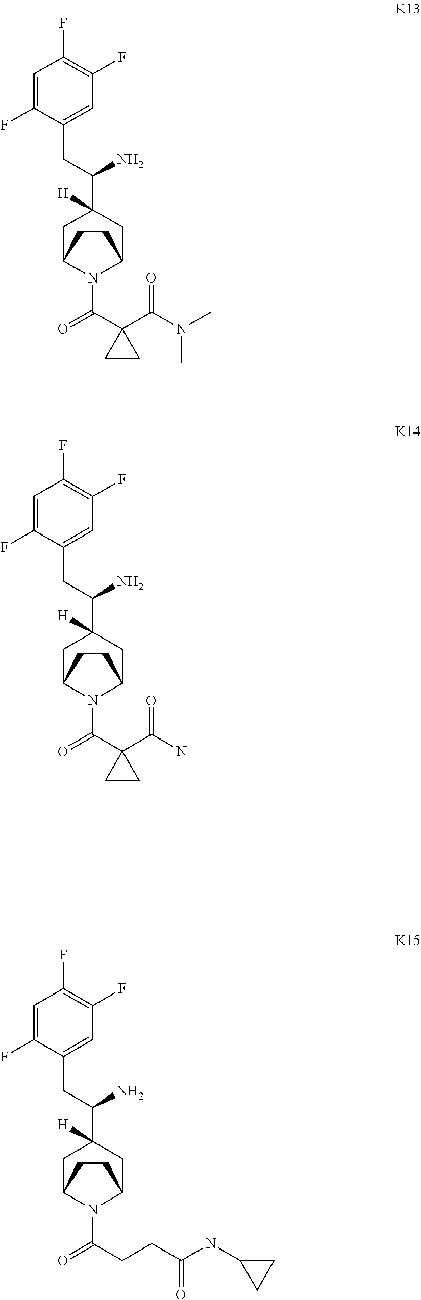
C1=C(F)C(CC(C2([H])CC3N(C(=O)C4(C(N(C)C)=O)CC4)C(C2)CC3)N)=CC(F)=C1F.C1=C(F)C(CC(C2([H])CC3N(C(=O)C4(C(N)=O)CC4)C(C2)CC3)N)=CC(F)=C1F.C1=C(F)C(CC(C2([H])CC3N(C(=O)CCC(=O)NC4CC4)C(C2)CC3)N)=CC(F)=C1F
